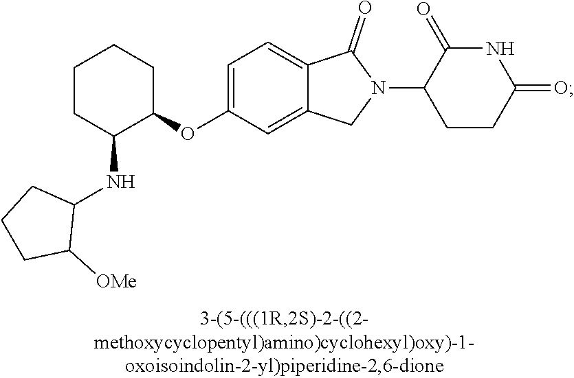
C1=C(OC2CCCCC2NC2CCCC2[OMe])C=C2C(=C1)C(=O)N(C1CCC(=O)NC1=O)C2
